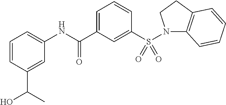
C1=C(C(NC2=CC=CC(C(C)O)=C2)=O)C=C(S(=O)(=O)N2C3=C(CC2)C=CC=C3)C=C1
